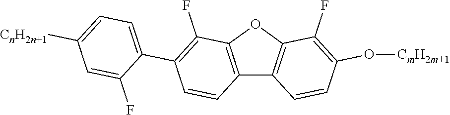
C12=C(OC3=C1C=CC(O[CmH2m+1])=C3F)C(F)=C(C1=CC=C([CnH2n+1])C=C1F)C=C2
